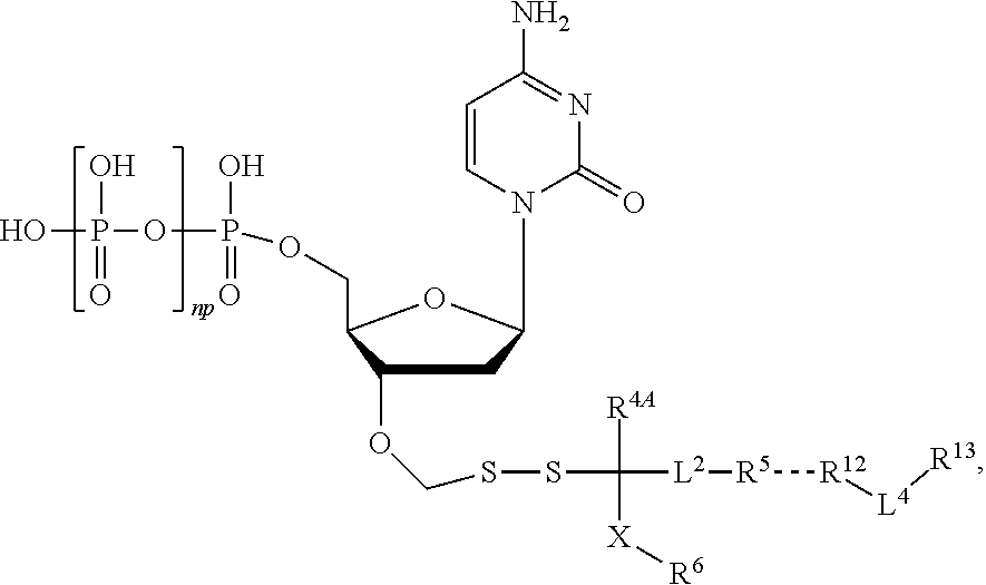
C1=CN(C2CC(OCSSC([R4A])([X][R6])[L2][R5][R12][L4][R13])C(COP(O)(=O)OP(O)(=O)O)O2)C(=O)N=C1N
